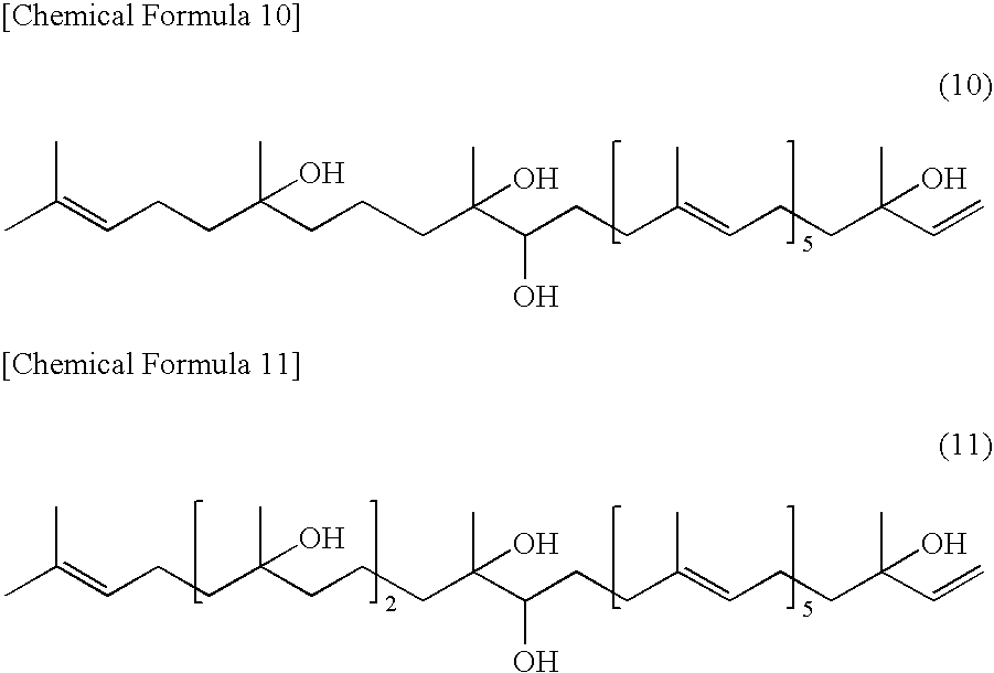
CC(=CCCC(CCCC(C)(O)C(CCC(=CCCC(C=C)(C)O)C)O)(C)O)C.CC(=CCCC(CCCC(C)(O)C(CCC(=CCCC(C=C)(C)O)C)O)(C)O)C
